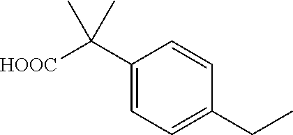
C1(C([HOOC])(C)C)=CC=C(CC)C=C1
